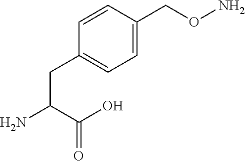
C1=CC(CC(N)C(O)=O)=CC=C1CON
